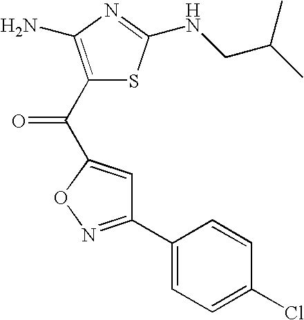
C1(C2=CC=C(Cl)C=C2)=NOC(C(C2=C(N)N=C(NCC(C)C)S2)=O)=C1
